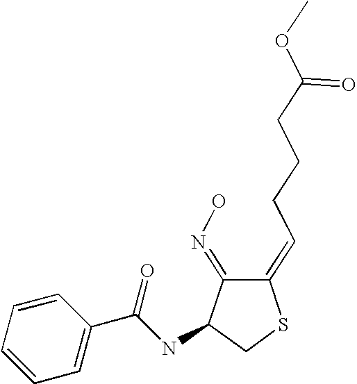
C1(=CCCCC(OC)=O)C(=NO)C(NC(C2=CC=CC=C2)=O)CS1
